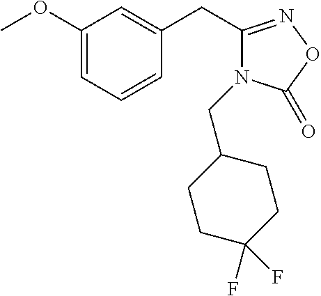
C1(OC)=CC=CC(CC2=NOC(=O)N2CC2CCC(F)(F)CC2)=C1
